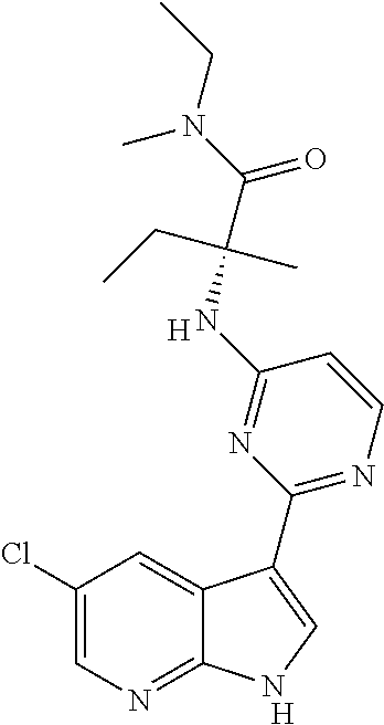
C1(Cl)=CN=C2C(=C1)C(C1=NC=CC(NC(C(N(CC)C)=O)(CC)C)=N1)=CN2.[H].[H]
